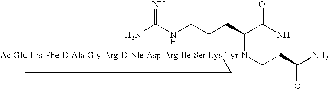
NC(NCCCC1[Ac-Glu-His-Phe-D-Ala-Gly-Arg-D-Nle-Asp-Arg-Ile-Ser-Lys-Tyr-N]2(CC(C(N)=O)NC1=O)CC2)=N
